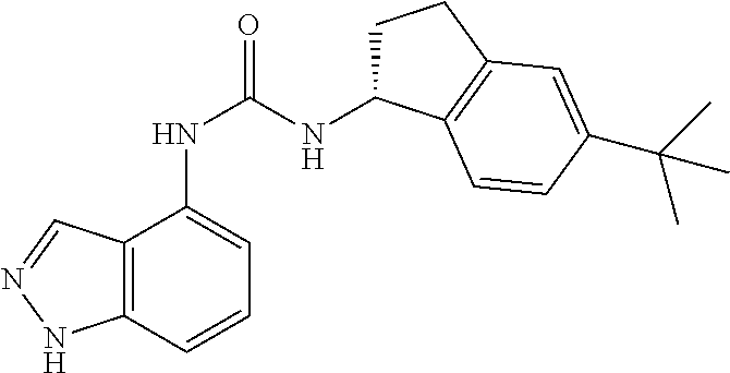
C12=C(C=CC=C1NC(=O)NC1CCC3=C1C=CC(C(C)(C)C)=C3)NN=C2
